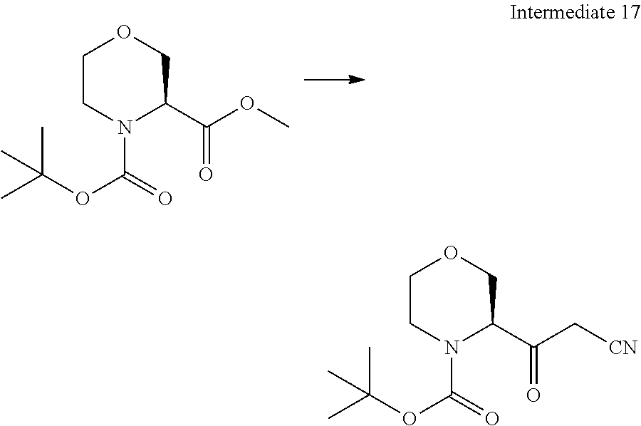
C1CN(C(=O)OC(C)(C)C)C(C(=O)OC)CO1.C1CN(C(=O)OC(C)(C)C)C(C(=O)C[CN])CO1
